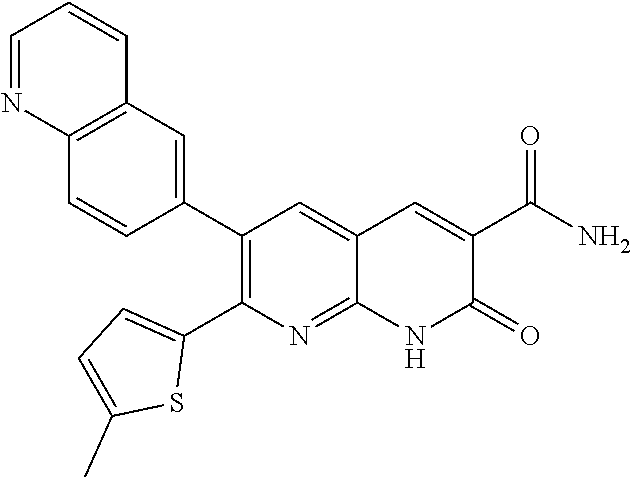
C12=C(C=C(C3=C(C4=CC=C(C)S4)N=C4C(=C3)C=C(C(N)=O)C(=O)N4)C=C1)C=CC=N2
